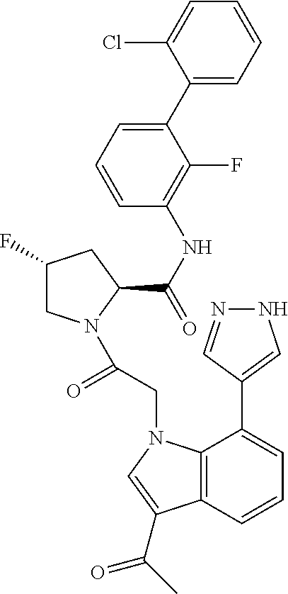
C1(F)CN(C(=O)CN2C3=C(C(C(C)=O)=C2)C=CC=C3C2=CNN=C2)C(C(NC2=C(F)C(C3=CC=CC=C3Cl)=CC=C2)=O)C1
